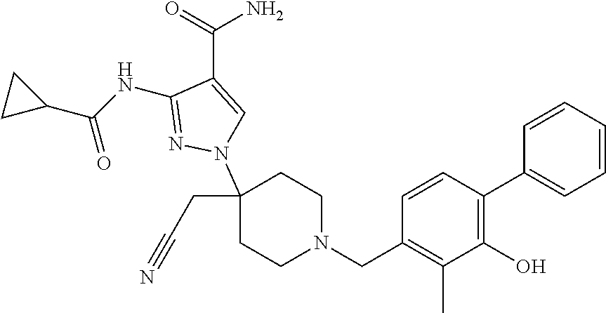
C1(NC(C2CC2)=O)=NN(C2(CC#N)CCN(CC3=C(C)C(O)=C(C4=CC=CC=C4)C=C3)CC2)C=C1C(=O)N
